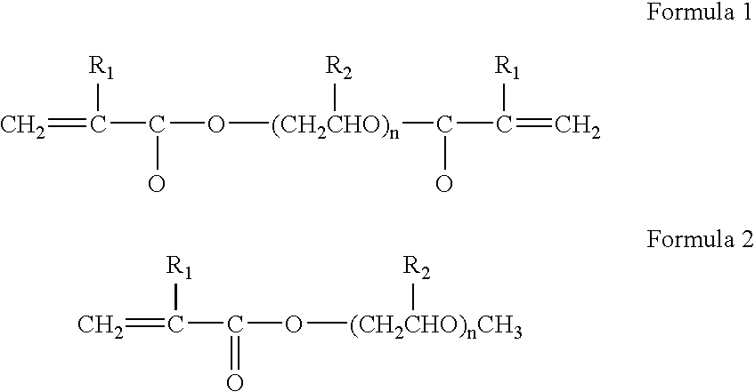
C(O[(CH2CHO)n](C(C(=C)[R1])O)[R2])(C(=C)[R1])O.C(O[(CH2CHO)nCH3][R2])(C(=C)[R1])=O
